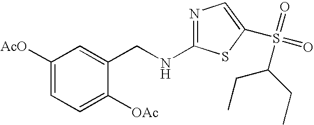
C1([AcO])=CC=C([OAc])C(CNC2=NC=C(S(=O)(=O)C(CC)CC)S2)=C1
